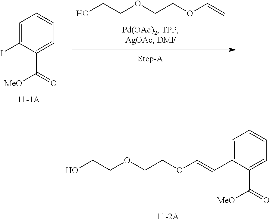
C1=C(C=COCCOCCO)C(C(=O)[MeO])=CC=C1.OCCOCCOC=C.C1=C(I)C(C(=O)[MeO])=CC=C1
